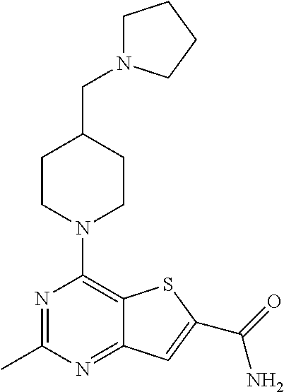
N1=C(C)N=C2C(=C1N1CCC(CN3CCCC3)CC1)SC(C(=O)N)=C2
